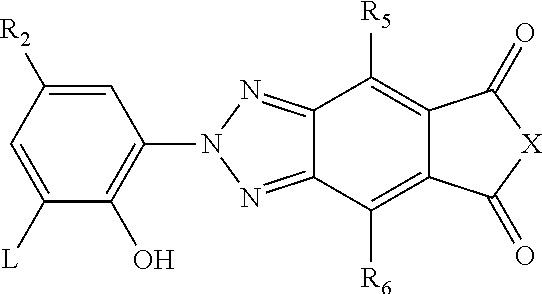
C1=C([L])C(O)=C(N2N=C3C(=N2)C([R5])=C2C(=C3[R6])C(=O)[X]C2=O)C=C1[R2]
